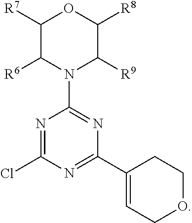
N1=C(Cl)N=C(C2=CCOCC2)N=C1N1C([R9])C([R8])OC([R7])C1[R6]
